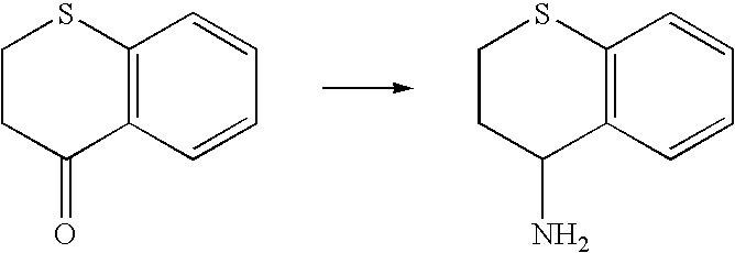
C1CC(=O)C2=C(S1)C=CC=C2.C1CC(N)C2=C(S1)C=CC=C2
